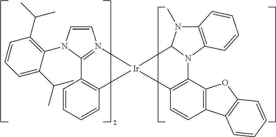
C1=CC=CC2=C1C1=N(C=CN1C1=C(C(C)C)C=CC=C1C(C)C)[Ir]21C2=C(N3C4=C(N(C)C31)C=CC=C4)C1=C(C=C2)C2=C(O1)C=CC=C2
